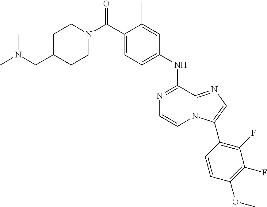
N1=C(NC2=CC=C(C(N3CCC(CN(C)C)CC3)=O)C(C)=C2)C2=NC=C(C3=C(F)C(F)=C(OC)C=C3)N2C=C1
